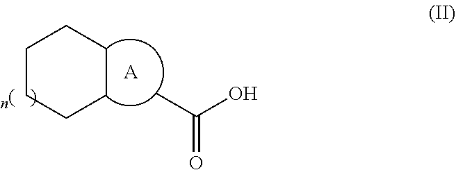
C1CCCCC1.[A].C(=O)(C)O
